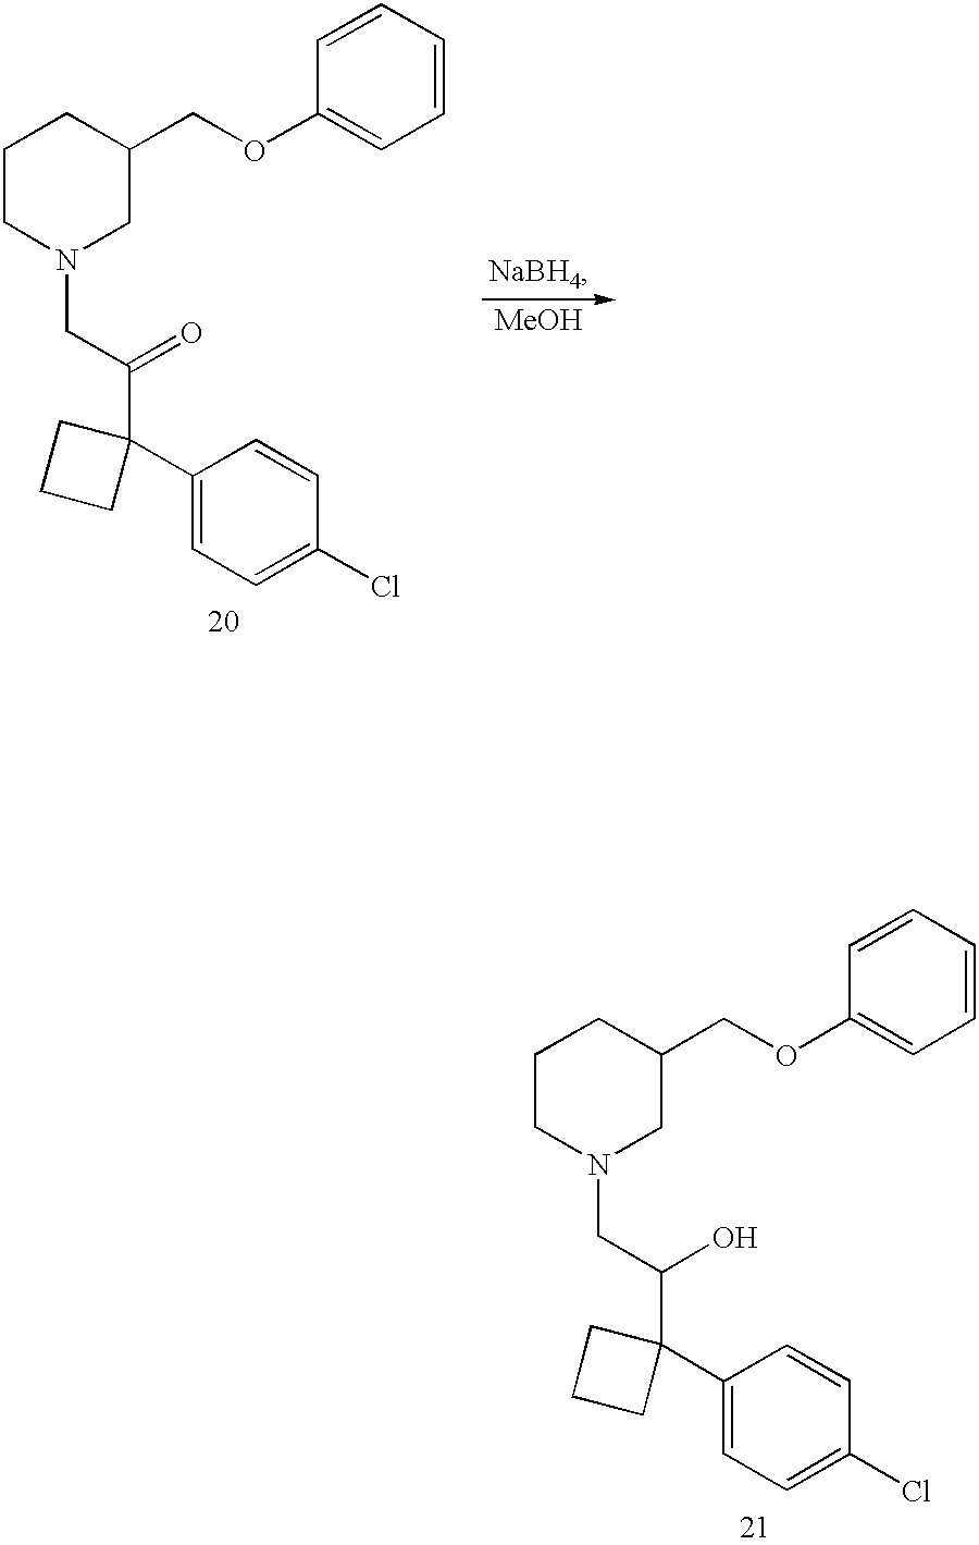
C1CN(CC(C2(C3=CC=C(Cl)C=C3)CCC2)=O)CC(COC2=CC=CC=C2)C1.[MeOH].C1CN(CC(C2(C3=CC=C(Cl)C=C3)CCC2)O)CC(COC2=CC=CC=C2)C1
